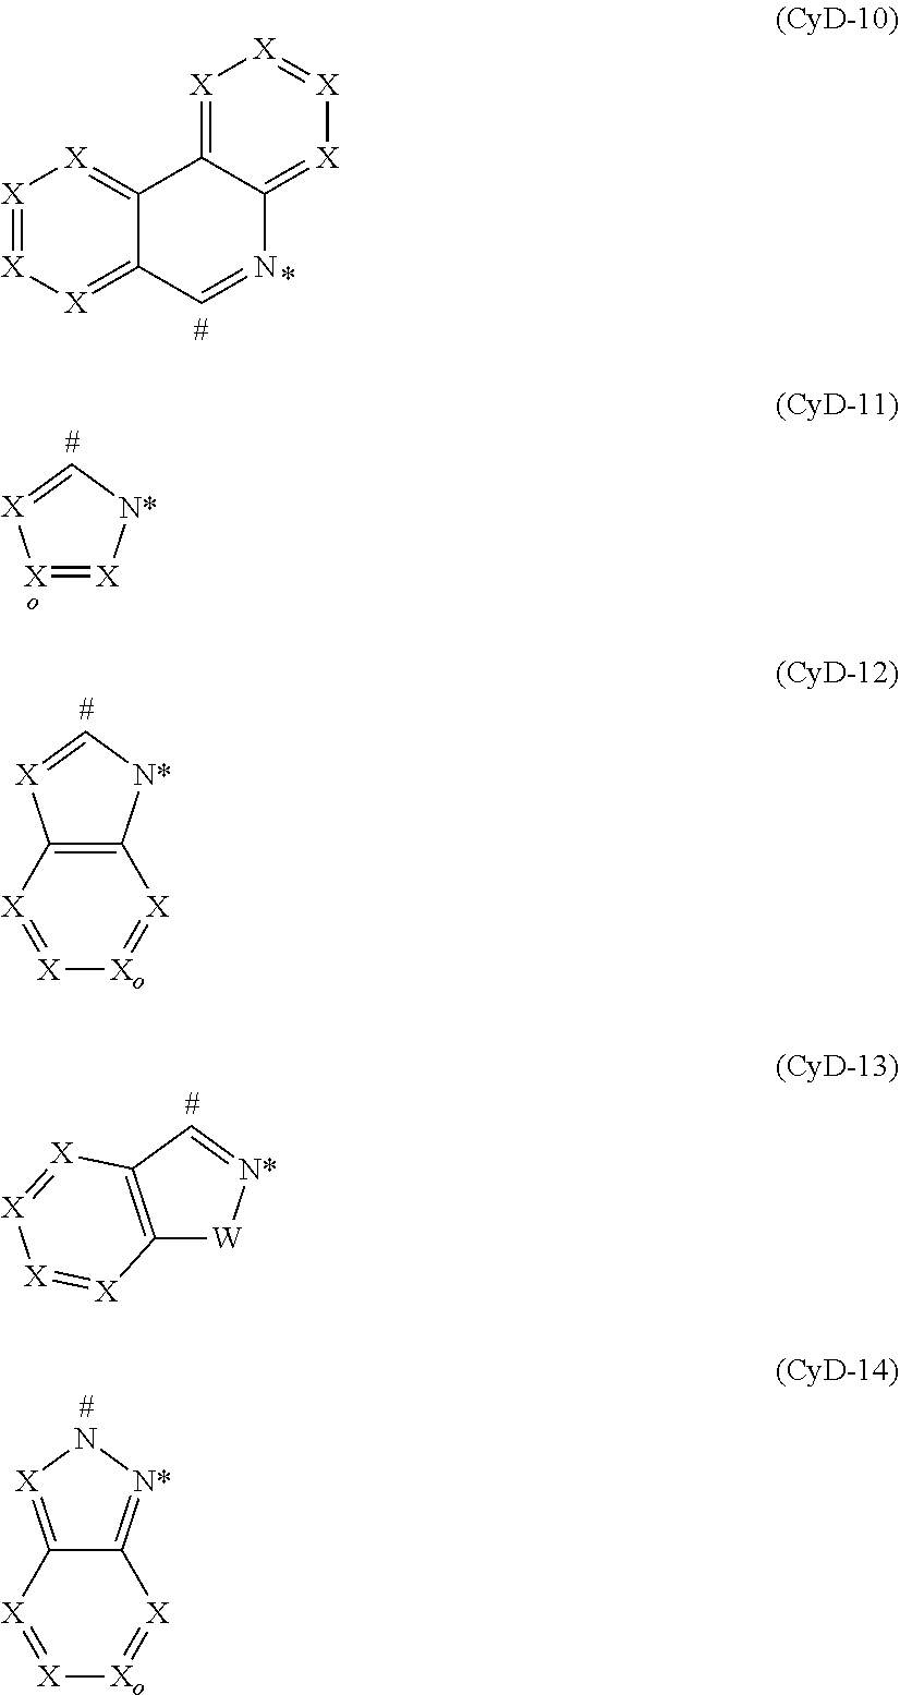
[X]1=[X][X]=C2C(=[X]1)C1=[X][X]=[X][X]=C1N=C2.[X]1=[X][N*]C=[X]1.C12=C([N*]C=[X]1)[X]=[Xo][X]=[X]2.C12=C(C=[N*][W]1)[X]=[X][X]=[X]2.C12=[X]N[N*]=C1[X]=[Xo][X]=[X]2
